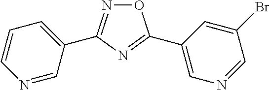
O1N=C(C2=CC=CN=C2)N=C1C1=CN=CC(Br)=C1
